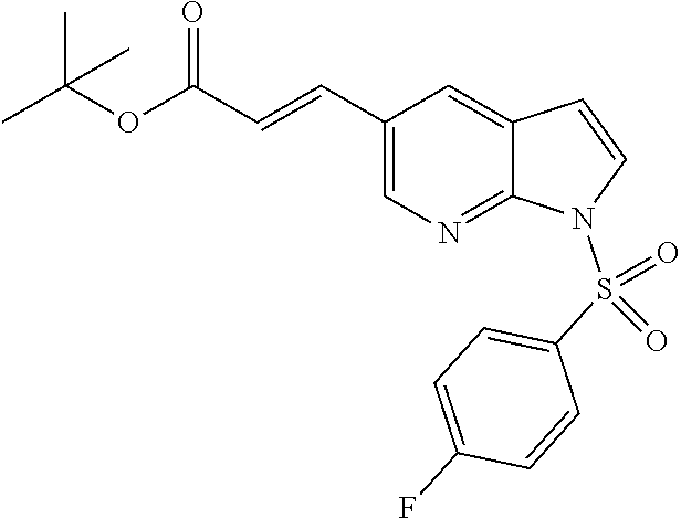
C1(C=CC(OC(C)(C)C)=O)=CN=C2C(=C1)C=CN2S(C1=CC=C(F)C=C1)(=O)=O
